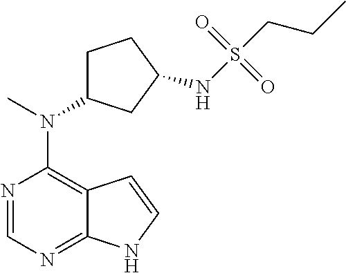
N1=CN=C2C(=C1N(C)C1CCC(NS(CCC)(=O)=O)C1)C=CN2
